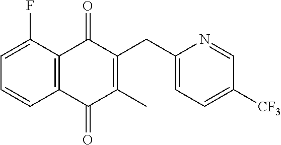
C1=CC2=C(C(F)=C1)C(=O)C(CC1=CC=C([CF3])C=N1)=C(C)C2=O
